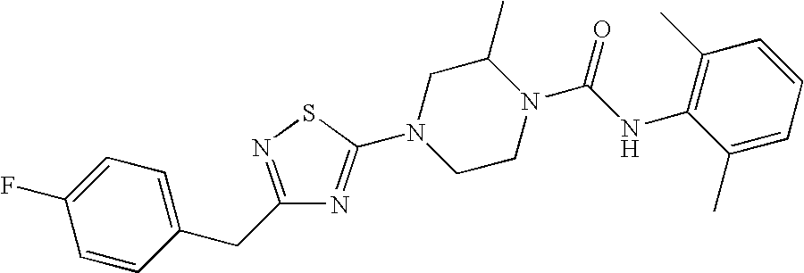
C1=CC(CC2=NSC(N3CCN(C(NC4=C(C)C=CC=C4C)=O)C(C)C3)=N2)=CC=C1F
